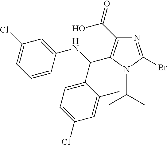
N1=C(Br)N(C(C)C)C(C(NC2=CC(Cl)=CC=C2)C2=CC=C(Cl)C=C2C)=C1C(=O)O
